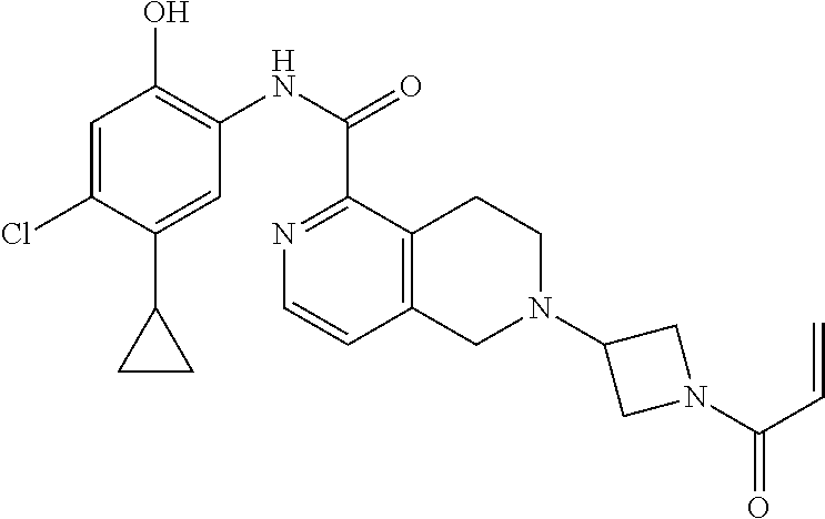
C1=C(Cl)C(C2CC2)=CC(NC(C2=NC=CC3=C2CCN(C2CN(C(C=C)=O)C2)C3)=O)=C1O
